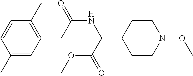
C1=CC(C)=CC(CC(NC(C2CCN(OC)CC2)C(=O)OC)=O)=C1C
